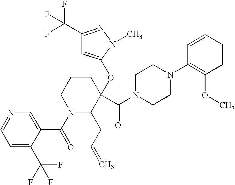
C1=C(C(F)(F)F)C(C(=O)N2C(CC=C)C(C(=O)N3CCN(C4=C(OC)C=CC=C4)CC3)(OC3=CC(C(F)(F)F)=NN3C)CCC2)=CN=C1
